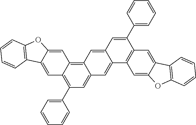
C1=C2C(=CC3=C4C(=CC(C5=CC=CC=C5)=C13)C=C1C(=C4)C=C(C3=CC=CC=C3)C3=C1C=C1C(=C3)C3=C(O1)C=CC=C3)OC1=C2C=CC=C1
